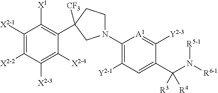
N1(C2=C([Y2-1])C=C(C(N([R6-1])[R5-1])([R3])[R4])C([Y2-3])=[A1]2)CCC(C2=C([X1])C([X2-1])=C([X2-2])C([X2-3])=C2[X2-4])([CF3])C1
